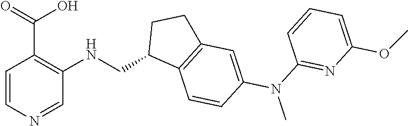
C1=CN=CC(NCC2C3=C(CC2)C=C(N(C)C2=NC(OC)=CC=C2)C=C3)=C1C(=O)O
